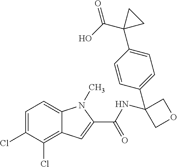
C1=C(Cl)C(Cl)=C2C(=C1)N(C)C(C(NC1(C3=CC=C(C4(C(O)=O)CC4)C=C3)COC1)=O)=C2
